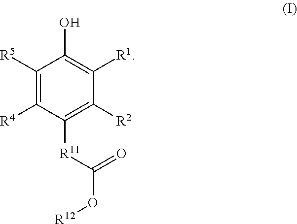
C1([R5])=C([R4])C([R11]C(O[R12])=O)=C([R2])C([R1])=C1O
